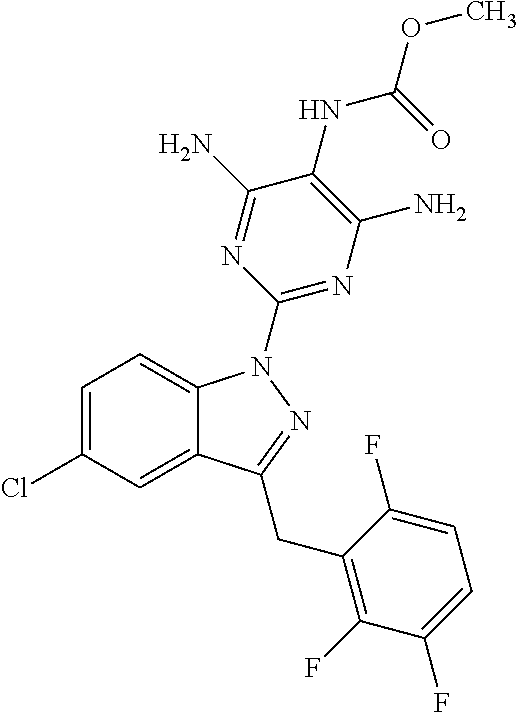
C1=C(Cl)C=C2C(=C1)N(C1=NC(N)=C(NC(=O)OC)C(N)=N1)N=C2CC1=C(F)C(F)=CC=C1F
